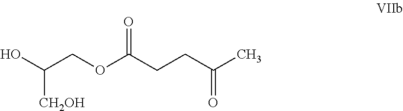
OC(COC(CCC(C)=O)=O)[CH2OH]
